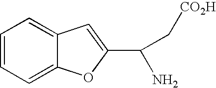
C1=CC=C2C(=C1)C=C(C(N)C[CO2H])O2
